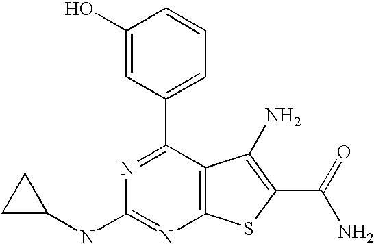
N1=C(C2=CC=CC(O)=C2)C2=C(N=C1NC1CC1)SC(C(N)=O)=C2N
